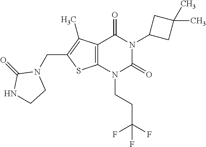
C12=C(N(CCC(F)(F)F)C(=O)N(C3CC(C)(C)C3)C1=O)SC(CN1C(=O)NCC1)=C2C
